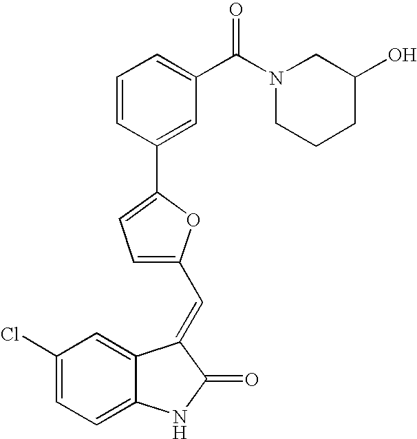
C1(Cl)=CC=C2C(=C1)C(=CC1=CC=C(C3=CC(C(N4CCCC(O)C4)=O)=CC=C3)O1)C(=O)N2
